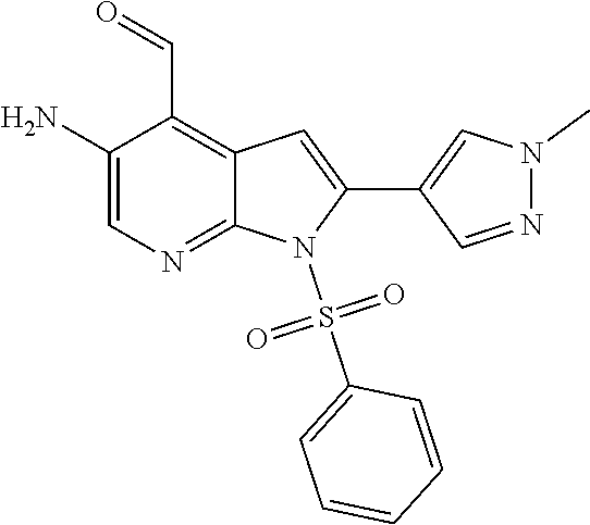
N1(C)N=CC(C2=CC3=C(C=O)C(N)=CN=C3N2S(C2=CC=CC=C2)(=O)=O)=C1
